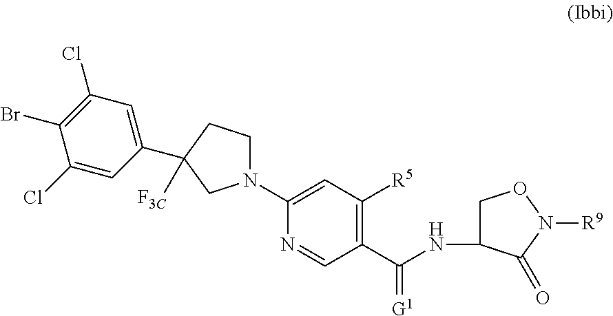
N1(C2=CC([R5])=C(C(NC3CON([R9])C3=O)=[G1])C=N2)CCC(C2=CC(Cl)=C(Br)C(Cl)=C2)([F3C])C1
